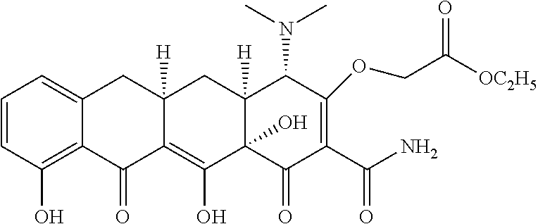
C1=CC(O)=C2C(=C1)CC1([H])C(=C(O)C3(O)C([H])(C1)C(N(C)C)C(OCC([OC2H5])=O)=C(C(N)=O)C3=O)C2=O
